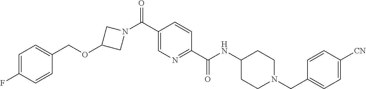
N1(C(C2=CN=C(C(NC3CCN(CC4=CC=C([CN])C=C4)CC3)=O)C=C2)=O)CC(OCC2=CC=C(F)C=C2)C1
